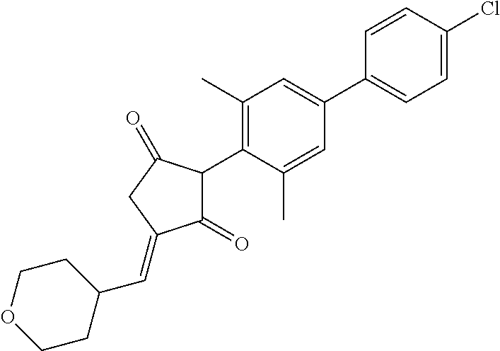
C1(=O)C(C2=C(C)C=C(C3=CC=C(Cl)C=C3)C=C2C)C(=O)CC1=CC1CCOCC1
